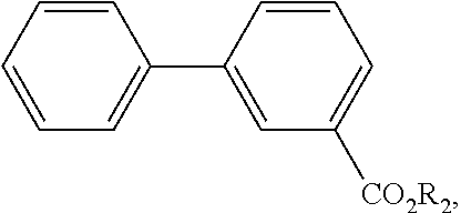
C1=CC=CC=C1C1=CC([CO2R2])=CC=C1
